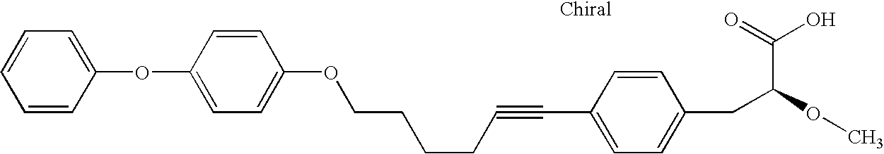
C1=CC(OC2=CC=C(OCCCCC#CC3=CC=C(CC(OC)C(=O)O)C=C3)C=C2)=CC=C1
